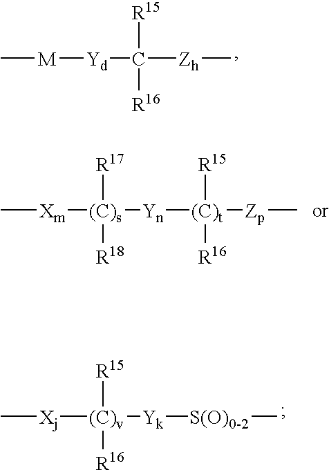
C[M][Yd]C([R15])([R16])[Zh]C.C[Xm][(C)s]([Yn][(C)t]([R15])([R16])[Zp]C)([R17])[R18].C[Xj][(C)v]([Yk][S(O)0-2]C)([R15])[R16]
